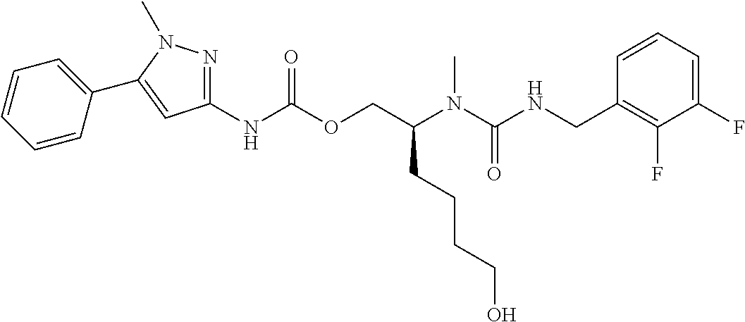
C1=CC(CNC(N(C(COC(NC2=NN(C)C(C3=CC=CC=C3)=C2)=O)CCCCO)C)=O)=C(F)C(F)=C1
